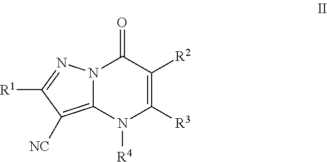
N12C(=C([NC])C([R1])=N1)N([R4])C([R3])=C([R2])C2=O
